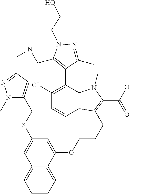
N1(C)CC2=NN(C)C(=C2)CSC2=CC3=CC=CC=C3C(=C2)OCCCC2=C(C(=O)OC)N(C)C3=C2C=CC([CI])=C3C2=C(C1)N(CCO)N=C2C
